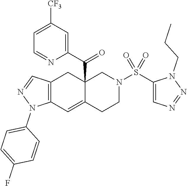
C12=C(C=C3C(C(C4=CC([CF3])=CC=N4)=O)(C1)CN(S(C1=CN=NN1CCC)(=O)=O)CC3)N(C1=CC=C(F)C=C1)N=C2
